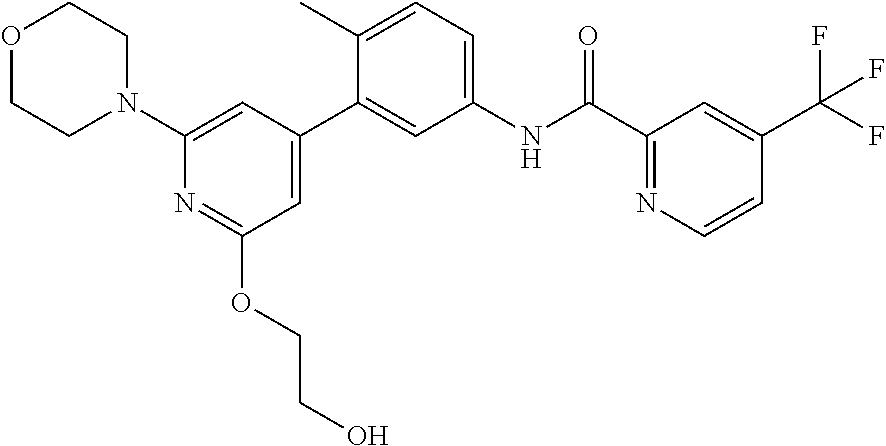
C1(C(NC2=CC=C(C)C(C3=CC(OCCO)=NC(N4CCOCC4)=C3)=C2)=O)=NC=CC(C(F)(F)F)=C1
